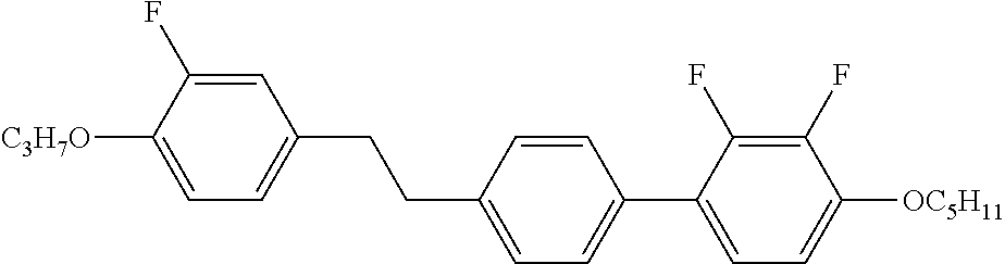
C1=C(F)C([C3H7O])=CC=C1CCC1=CC=C(C2=CC=C([OC5H11])C(F)=C2F)C=C1
